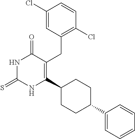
C1(Cl)=CC(CC2=C(C3CCC(C4=CC=CC=C4)CC3)NC(=S)NC2=O)=C(Cl)C=C1
